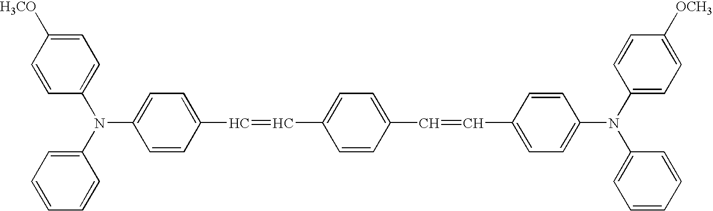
C1=CC(C=CC2=CC=C(C=CC3=CC=C(N(C4=CC=C([OCH3])C=C4)C4=CC=CC=C4)C=C3)C=C2)=CC=C1N(C1=CC=CC=C1)C1=CC=C([H3CO])C=C1
